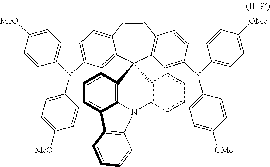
C1=CC2=CC=C(N(C3=CC=C([MeO])C=C3)C3=CC=C([MeO])C=C3)C=C2C2(C3=C1C=CC(N(C1=CC=C([OMe])C=C1)C1=CC=C([OMe])C=C1)=C3)C1=C3C(=CC=C1)C1=C(N3c3c2-cc-cc-3)C=CC=C1
